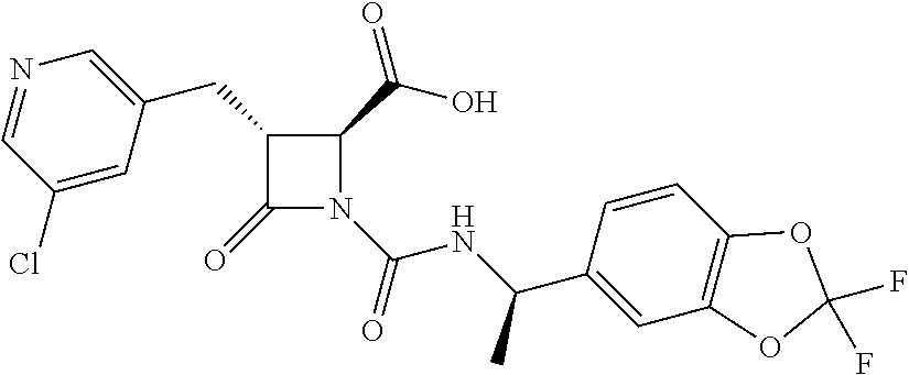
C1(CC2=CN=CC(Cl)=C2)C(=O)N(C(=O)NC(C2=CC3=C(C=C2)OC(F)(F)O3)C)C1C(=O)O
